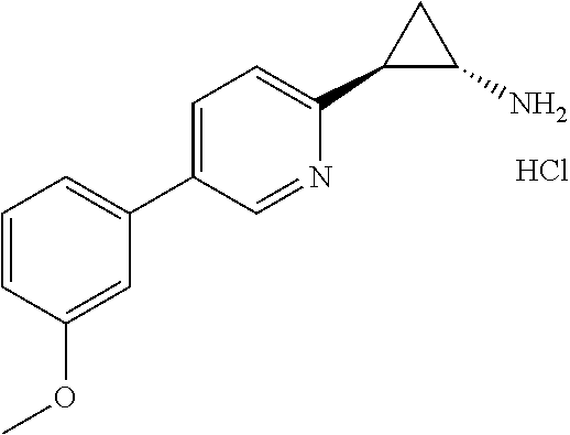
C1=CC(OC)=CC(C2=CC=C(C3C(N)C3)N=C2)=C1.Cl
